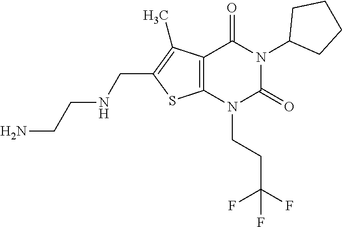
C12=C(N(CCC(F)(F)F)C(=O)N(C3CCCC3)C1=O)SC(CNCCN)=C2C
